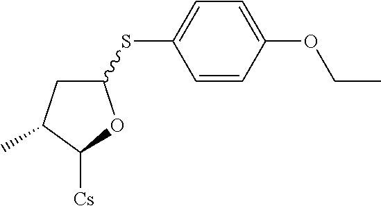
C1(SC2=CC=C(OCC)C=C2)CC(C)C([Cs])O1
